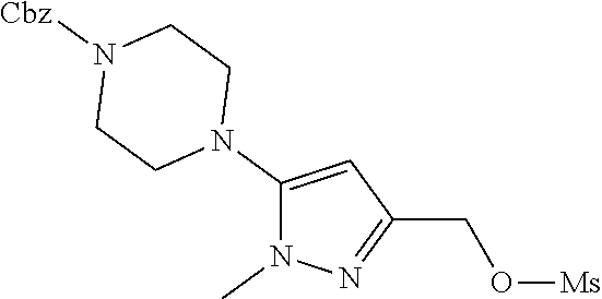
C1(N2CCN([Cbz])CC2)=CC(CO[Ms])=NN1C
